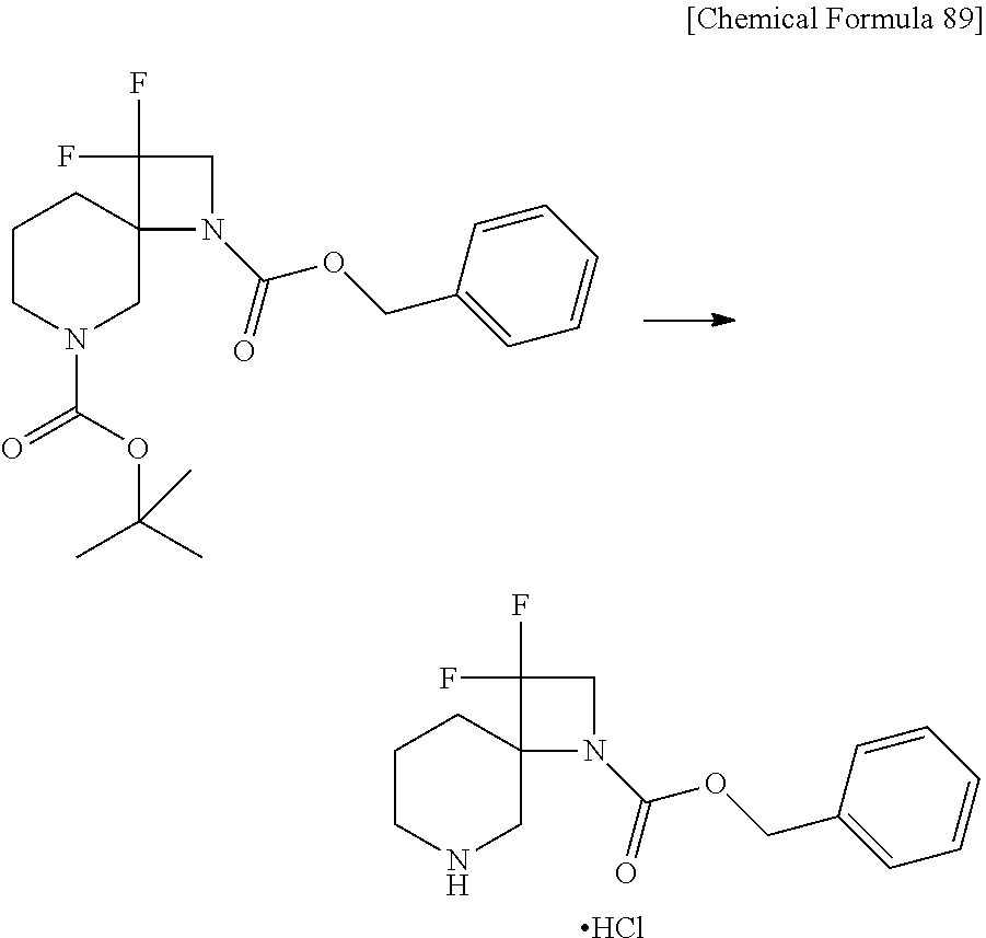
C1CNCC2(C1)N(C(=O)OCC1=CC=CC=C1)CC2(F)F.Cl.C1CN(C(=O)OC(C)(C)C)CC2(C1)N(C(=O)OCC1=CC=CC=C1)CC2(F)F
